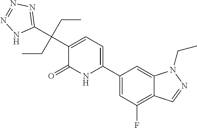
C1(C2=CC=C(C(C3=NN=NN3)(CC)CC)C(=O)N2)=CC(F)=C2C(=C1)N(CC)N=C2
